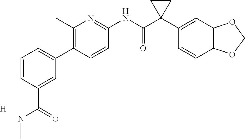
C1=CC(C(NC)=O)=CC(C2=C(C)N=C(NC(C3(C4=CC5=C(C=C4)OCO5)CC3)=O)C=C2)=C1.[H]
